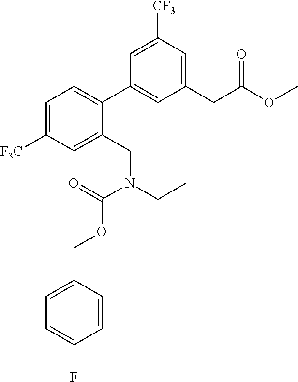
C1=C([F3C])C=C(CN(CC)C(=O)OCC2=CC=C(F)C=C2)C(C2=CC(CC(OC)=O)=CC([CF3])=C2)=C1
